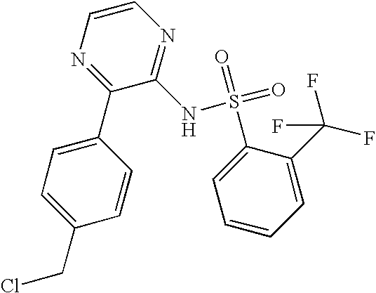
C1=CC=C(C(F)(F)F)C(S(=O)(NC2=NC=CN=C2C2=CC=C(CCl)C=C2)=O)=C1
